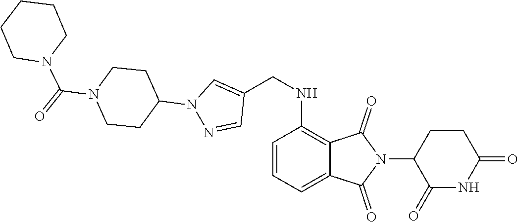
C1=CC=C2C(=C1NCC1=CN(C3CCN(C(N4CCCCC4)=O)CC3)N=C1)C(=O)N(C1C(=O)NC(=O)CC1)C2=O
